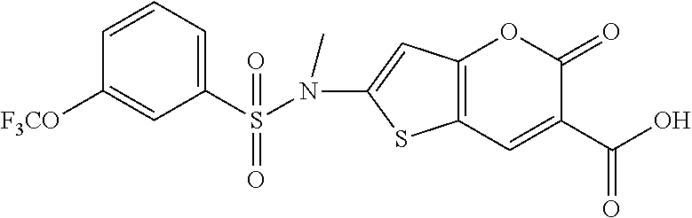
C12=C(C=C(C(O)=O)C(=O)O1)SC(N(S(C1=CC=CC([F3CO])=C1)(=O)=O)C)=C2
